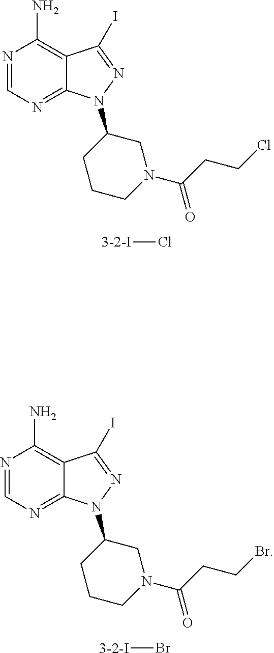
N1=CN=C2C(=C1N)C(I)=NN2C1CCCN(C(CCCl)=O)C1.[3-2-I]Cl.N1=CN=C2C(=C1N)C(I)=NN2C1CCCN(C(CCBr)=O)C1.[3-2-I]Br
